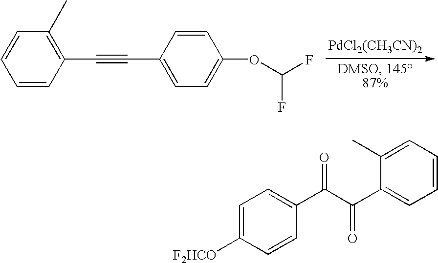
[PdCl2(CH3CN)2].C1=CC(C)=C(C#CC2=CC=C(OC(F)F)C=C2)C=C1.C1=C([F2HCO])C=CC(C(C(C2=CC=CC=C2C)=O)=O)=C1
